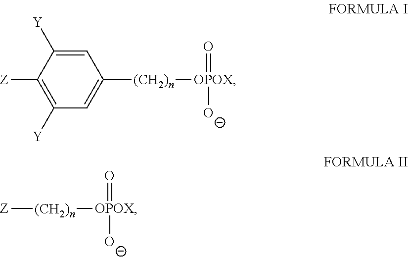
C1=C([Y])C([Z])=C([Y])C=C1[(CH2)n][OPOX](=O)[O-].[Z][(CH2)n][OPOX](=O)[O-]
